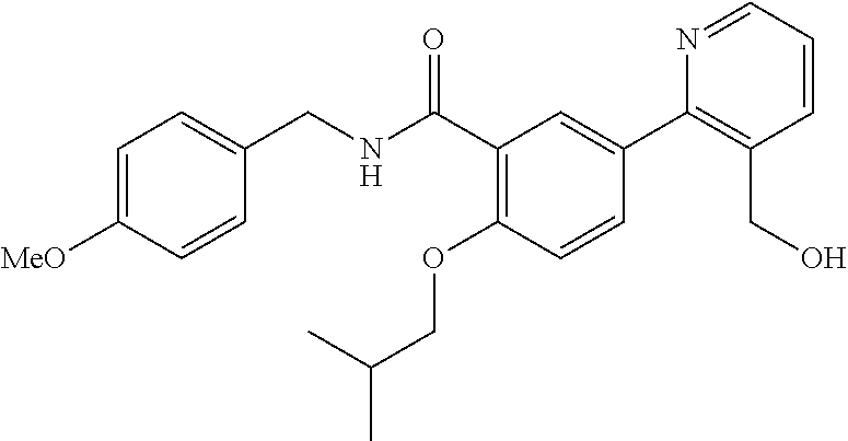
C1=CC([MeO])=CC=C1CNC(C1=C(OCC(C)C)C=CC(C2=C(CO)C=CC=N2)=C1)=O
